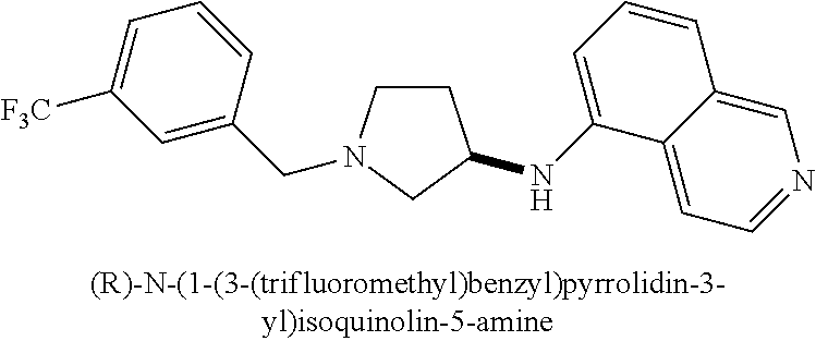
C1CN(CC2=CC([F3C])=CC=C2)CC1NC1=CC=CC2=CN=CC=C12
